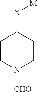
C1CN([CHO])CCC1[X][M]
